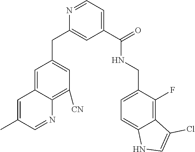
N1=CC=C(C(NCC2=CC=C3C(=C2F)C(Cl)=CN3)=O)C=C1CC1=CC([CN])=C2C(=C1)C=C(C)C=N2
